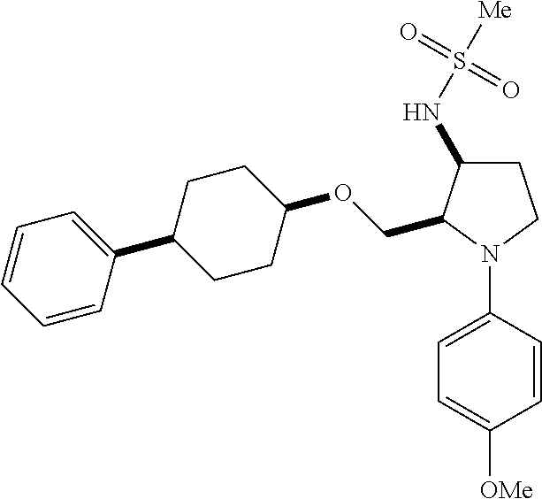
C1(OCC2C(NS([Me])(=O)=O)CCN2C2=CC=C([OMe])C=C2)CCC(C2=CC=CC=C2)CC1
